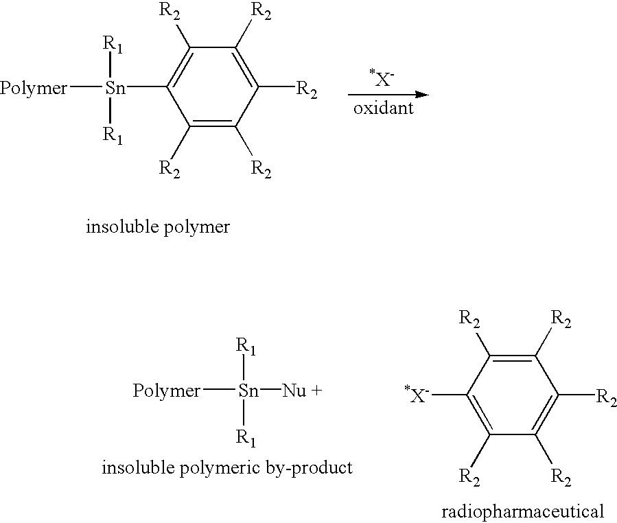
C1([R2])=C([R2])C([R2])=C([R2])C([R2])=C1[Sn]([R1])([R1])[Polymer].[Sn]([R1])([R1])([Polymer])[Nu +].C1([R2])=C([*X-])C([R2])=C([R2])C([R2])=C1[R2]
